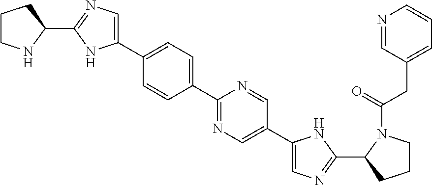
C1CNC(C2=NC=C(C3=CC=C(C4=NC=C(C5=CN=C(C6CCCN6C(=O)CC6=CC=CN=C6)N5)C=N4)C=C3)N2)C1
